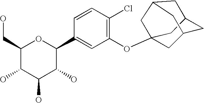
C1(CO)C(O)C(O)C(O)C(C2=CC(OC34CC5CC(C3)CC(C4)C5)=C(Cl)C=C2)O1
